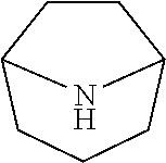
C1CC2CCCC1N2
